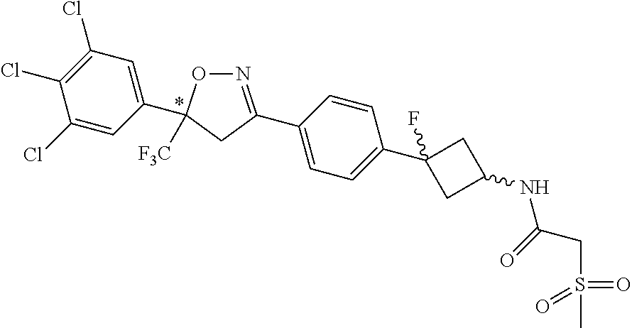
C1(Cl)=CC(C2([F3C])ON=C(C3=CC=C(C4(F)CC(NC(=O)CS(=O)(=O)C)C4)C=C3)C2)=CC(Cl)=C1Cl
